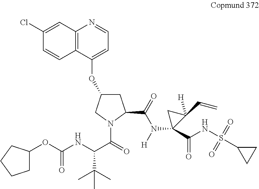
O(C(NC(C(=O)N1C(C(=O)N([H])C2(C(NS(C3CC3)(=O)=O)=O)C(C=C)([H])C2)CC(OC2=CC=NC3=C2C=CC(Cl)=C3)C1)C(C)(C)C)=O)C1CCCC1
